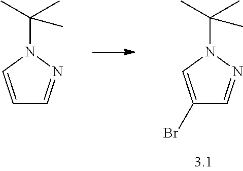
C1(Br)=CN(C(C)(C)C)N=C1.C1=CN(C(C)(C)C)N=C1
